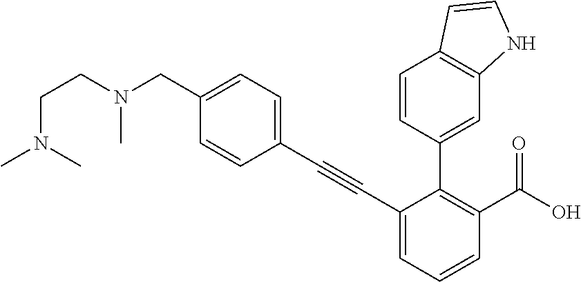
C1(C#CC2=CC=C(CN(CCN(C)C)C)C=C2)=CC=CC(C(O)=O)=C1C1=CC2=C(C=C1)C=CN2
